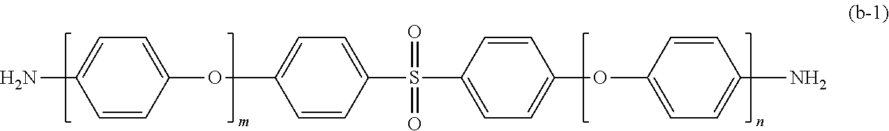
C1=CC(OC2=CC=C(S(C3=CC=C(OC4=CC=C(N)C=C4)C=C3)(=O)=O)C=C2)=CC=C1N
